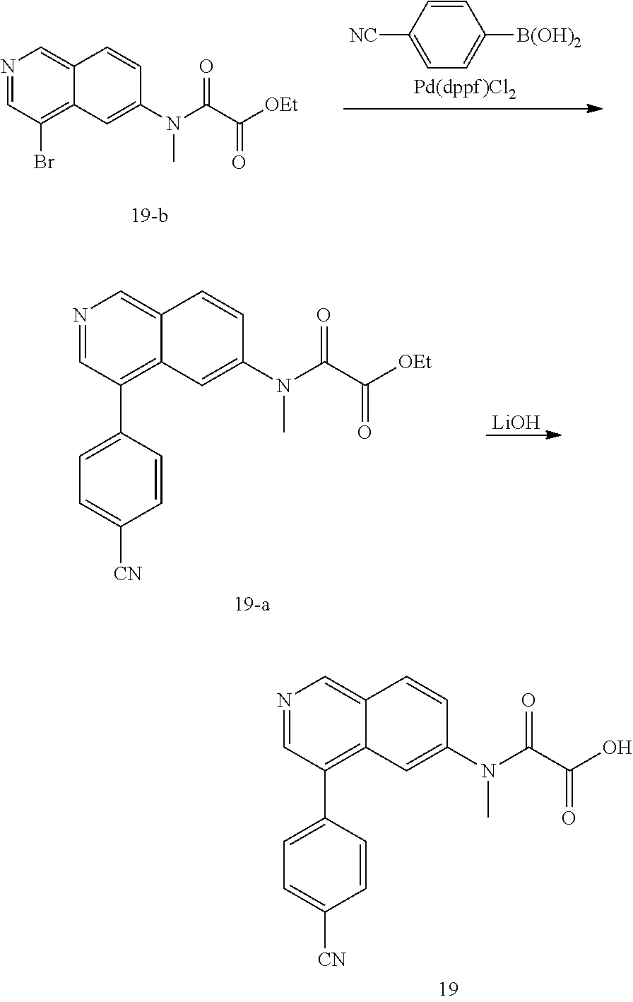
N1=CC(C2=CC=C([CN])C=C2)=C2C(=C1)C=CC(N(C(C(=O)O)=O)C)=C2.N1=CC(Br)=C2C(=C1)C=CC(N(C(C(=O)[OEt])=O)C)=C2.C1=CC([NC])=CC=C1[B(OH)2].N1=CC(C2=CC=C([CN])C=C2)=C2C(=C1)C=CC(N(C(C(=O)[OEt])=O)C)=C2.[LiOH]
